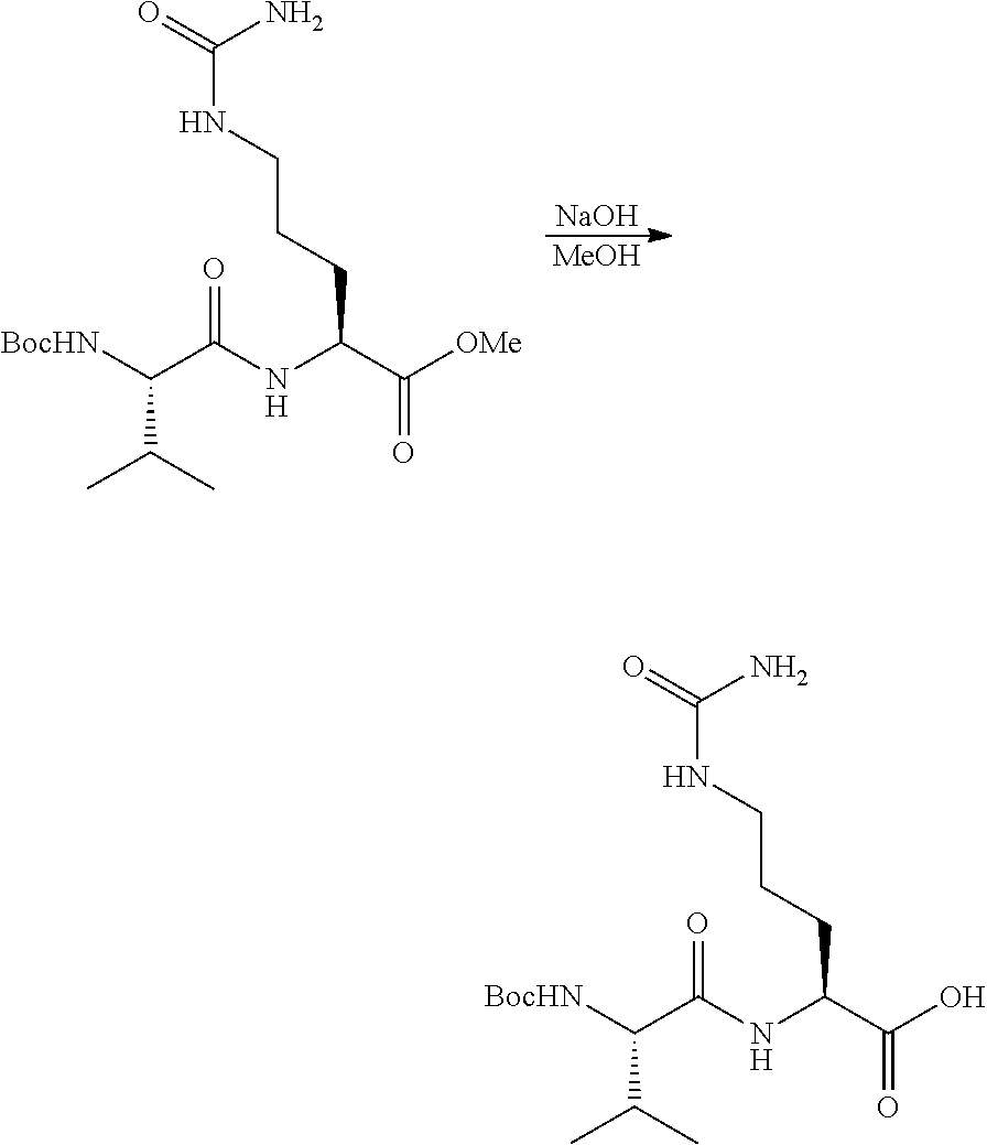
O=C(N)NCCCC(C(O)=O)NC(=O)C(C(C)C)[BocHN].O=C(N)NCCCC(C([OMe])=O)NC(=O)C(C(C)C)[BocHN].[NaOH].[MeOH]
